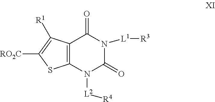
C12=C(N([L2][R4])C(=O)N([L1][R3])C1=O)SC([RO2C])=C2[R1]
